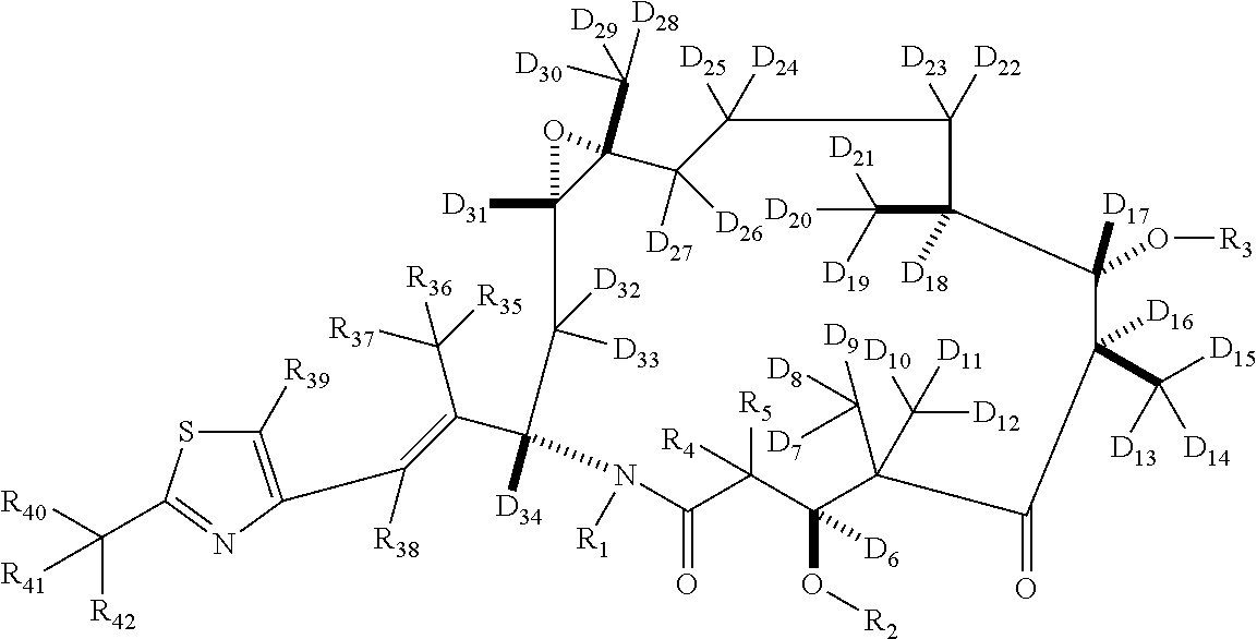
C1([R39])=C(C([R38])=C(C2([D34])C([D33])([D32])C3([D31])C(C([D29])([D28])[D30])(C([D27])([D26])C([D25])([D24])C([D23])([D22])C(C([D19])([D21])[D20])([D18])C([D17])(O[R3])C(C([D15])([D13])[D14])([D16])C(=O)C(C([D8])([D7])[D9])(C([D10])([D12])[D11])C(O[R2])([D6])C([R5])([R4])C(=O)N2[R1])O3)C([R35])([R37])[R36])N=C(C([R40])([R42])[R41])S1
